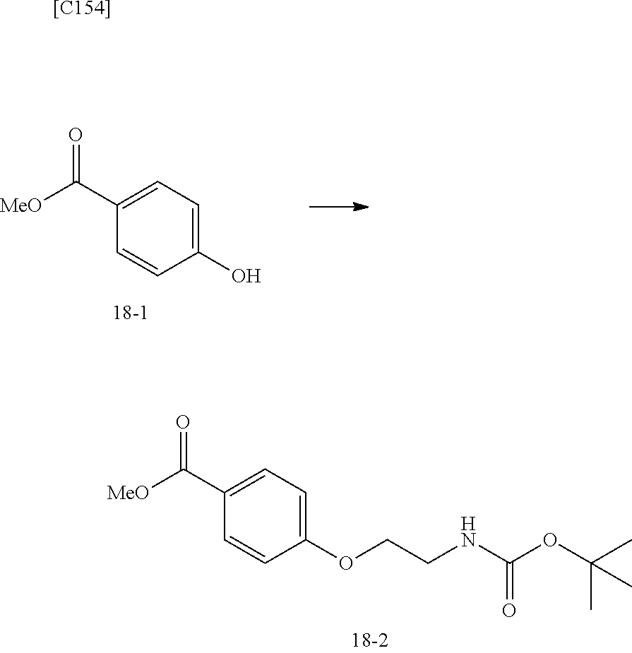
C1(C(=O)[MeO])=CC=C(O)C=C1.C1(C(=O)[MeO])=CC=C(OCCNC(OC(C)(C)C)=O)C=C1.[[C154]]
